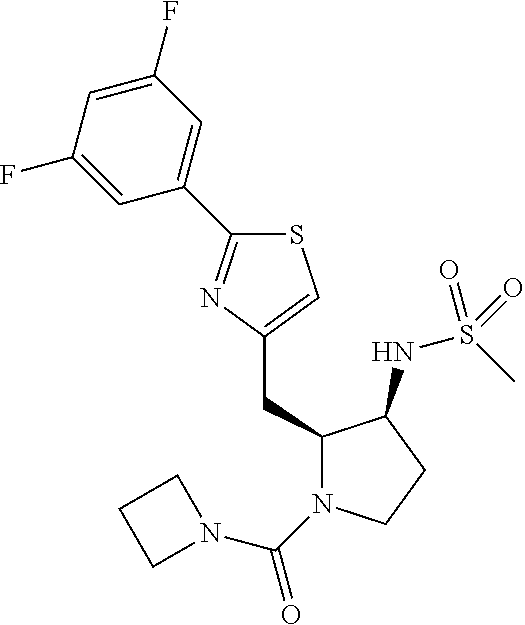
S1C(C2=CC(F)=CC(F)=C2)=NC(CC2N(C(=O)N3CCC3)CCC2NS(C)(=O)=O)=C1
